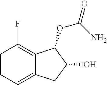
C1=CC=C2C(=C1F)C(OC(N)=O)C(O)C2
